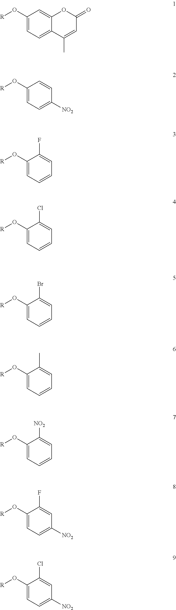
C1(O[R])=CC=C2C(=C1)OC(=O)C=C2C.C1(O[R])=CC=C([NO2])C=C1.C1(O[R])=CC=CC=C1F.C1(O[R])=CC=CC=C1Cl.C1(O[R])=CC=CC=C1C.C1(O[R])=CC=CC=C1Br.C1(O[R])=CC=CC=C1[NO2].C1(O[R])=CC=C([NO2])C=C1F.C1(O[R])=CC=C([NO2])C=C1Cl
